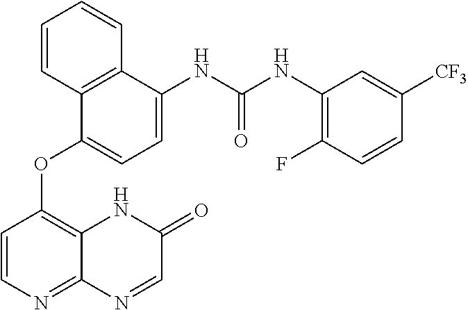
C1=CN=C2C(=C1OC1=CC=C(NC(=O)NC3=C(F)C=CC([CF3])=C3)C3=C1C=CC=C3)NC(=O)C=N2
